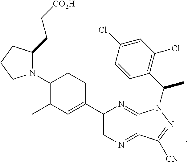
C1(N2C(CC[CO2H])CCC2)C(C)C=C(C2=CN=C3C(=N2)N(C(C2=C(Cl)C=C(Cl)C=C2)C)N=C3[CN])CC1
